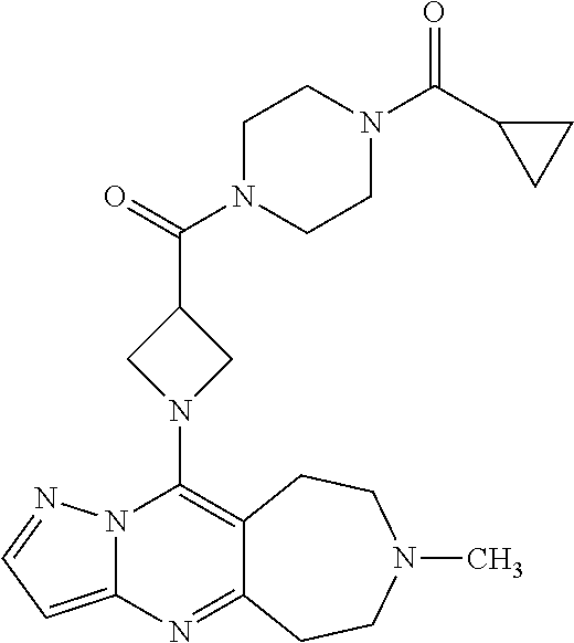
N12C(=CC=N1)N=C1C(=C2N2CC(C(=O)N3CCN(C(C4CC4)=O)CC3)C2)CCN(C)CC1
